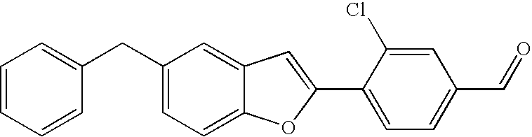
C(C1=CC=C2C(=C1)C=C(C1=CC=C(C=O)C=C1Cl)O2)C1=CC=CC=C1
